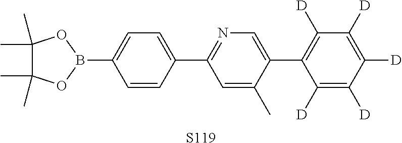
C1=CC(C2=NC=C(C3=C([D])C([D])=C([D])C([D])=C3[D])C(C)=C2)=CC=C1B1OC(C)(C)C(C)(C)O1.[S119]
